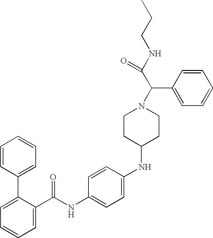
C1=C(C(NC2=CC=C(NC3CCN(C(C(NCCC)=O)C4=CC=CC=C4)CC3)C=C2)=O)C(C2=CC=CC=C2)=CC=C1
